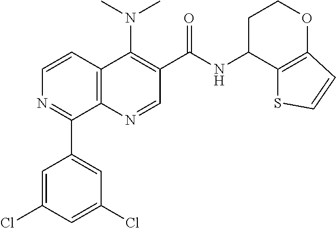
C12=C(N=CC(C(=O)NC3C4=C(OCC3)C=CS4)=C1N(C)C)C(C1=CC(Cl)=CC(Cl)=C1)=NC=C2
